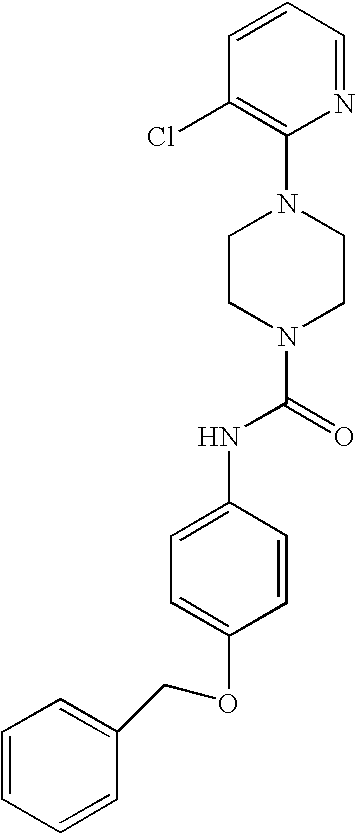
C1(N2CCN(C(NC3=CC=C(OCC4=CC=CC=C4)C=C3)=O)CC2)=C(Cl)C=CC=N1
